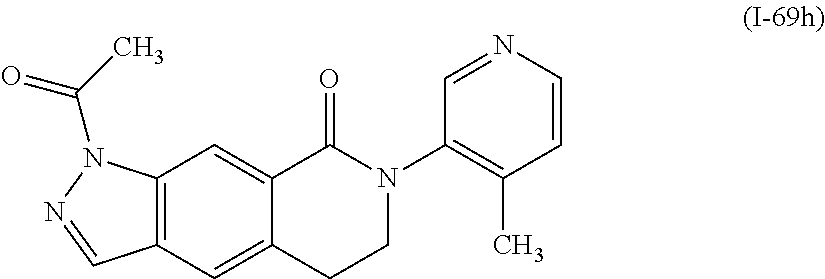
C12=CC3=C(C=C1C(=O)N(C1=C(C)C=CN=C1)CC2)N(C(C)=O)N=C3
